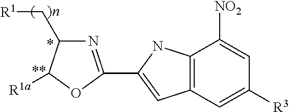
C12=C(C=C([R3])C=C1[NO2])C=C(C1=NC(C[R1])C([R1a])O1)N2.*.[**]
